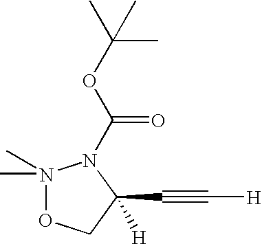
N1(C)(C)OCC([H])(C#C[H])N1C(OC(C)(C)C)=O
